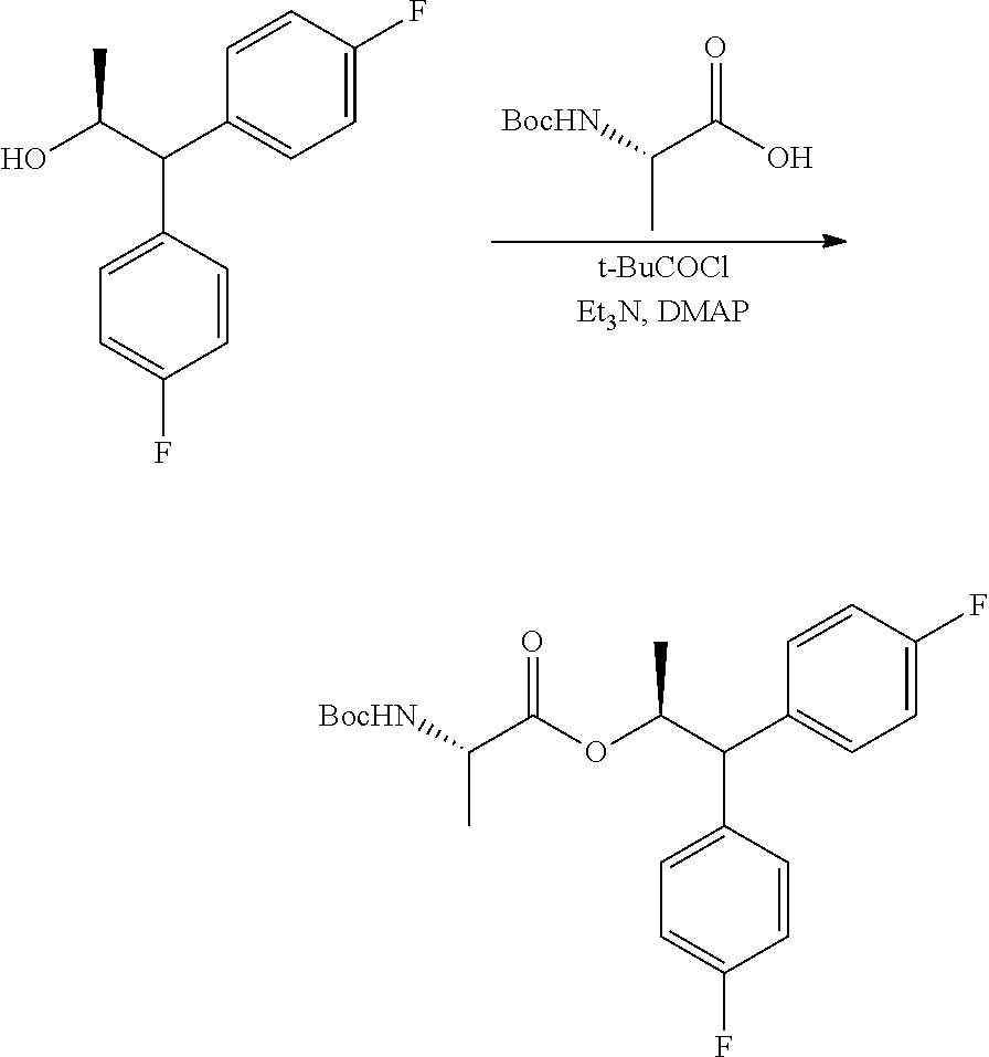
C1=CC(C(C(C)O)C2=CC=C(F)C=C2)=CC=C1F.[BocHN]C(C(O)=O)C.C1=CC(C(C(C)OC(C([BocHN])C)=O)C2=CC=C(F)C=C2)=CC=C1F
